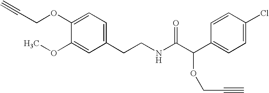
C1(CCNC(C(C2=CC=C(Cl)C=C2)OCC#C)=O)=CC=C(OCC#C)C(OC)=C1
